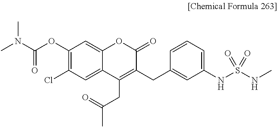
CN(C(OC1=C(Cl)C=C2C(=C1)OC(=O)C(CC1=CC(NS(NC)(=O)=O)=CC=C1)=C2CC(=O)C)=O)C
